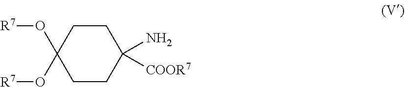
C1CC(O[R7])(O[R7])CCC1(N)[COOR7]
